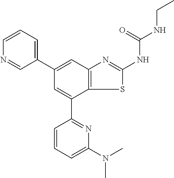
C1(C2=CC3=C(C(C4=NC(N(C)C)=CC=C4)=C2)SC(NC(=O)NCC)=N3)=CC=CN=C1
